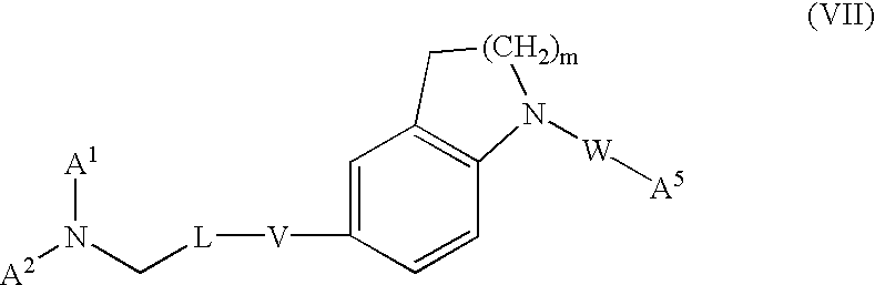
[A1]N([A2])C[L][V]C1=CC2=C(N([W][A5])[(CH2)m]C2)C=C1
